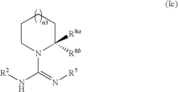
C1CN(C(N[R2])=N[R5])C([R8b])([R8a])CC1
